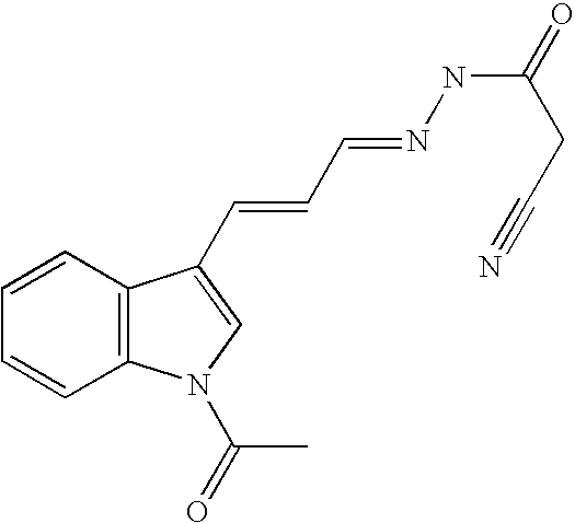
C1=CC2=C(C=C1)N(C(=O)C)C=C2C=CC=NNC(=O)CC#N
